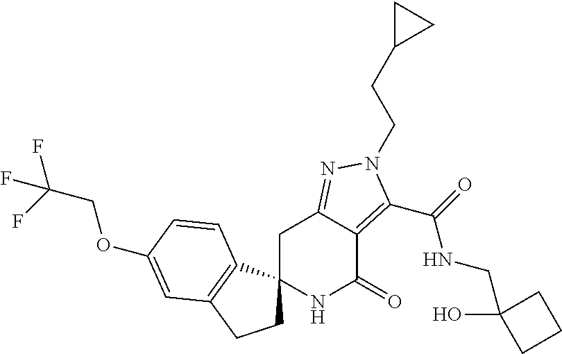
C1C2(C3=C(C1)C=C(OCC(F)(F)F)C=C3)NC(=O)C1=C(C(=O)NCC3(O)CCC3)N(CCC3CC3)N=C1C2
